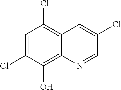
C1=C(Cl)C(O)=C2C(=C1Cl)C=C(Cl)C=N2
